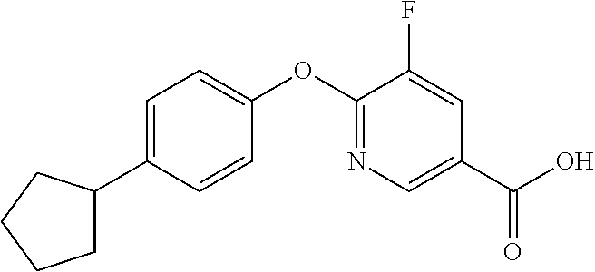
C1=C(C2CCCC2)C=CC(OC2=NC=C(C(O)=O)C=C2F)=C1
